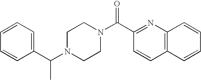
C1(C(N2CCN(C(C3=NC4=C(C=C3)C=CC=C4)=O)CC2)C)=CC=CC=C1
